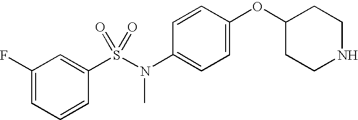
C1(F)=CC=CC(S(N(C2=CC=C(OC3CCNCC3)C=C2)C)(=O)=O)=C1
